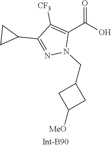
C(N1N=C(C2CC2)C([CF3])=C1C(=O)O)C1CC([MeO])C1
